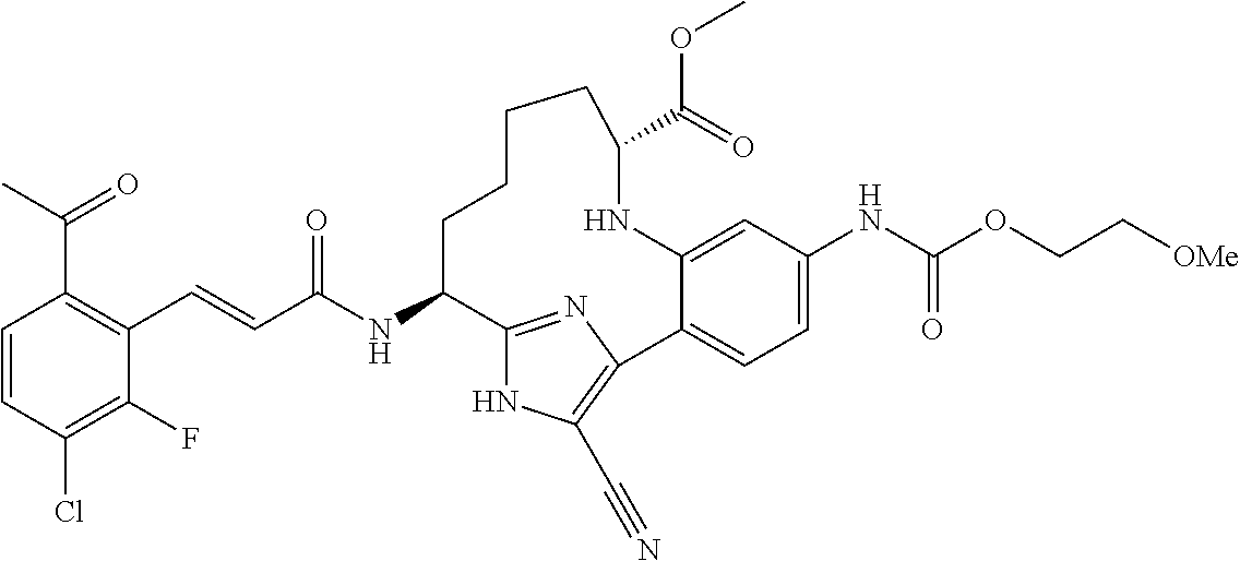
C(C(NC1C2=NC(=C(C#N)N2)C2=CC=C(NC(OCC[OMe])=O)C=C2NC(C(=O)OC)CCCC1)=O)=CC1=C(C(C)=O)C=CC(Cl)=C1F
